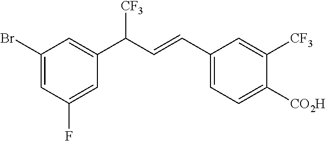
C1(Br)=CC(F)=CC(C(C=CC2=CC=C([CO2H])C([CF3])=C2)[CF3])=C1
